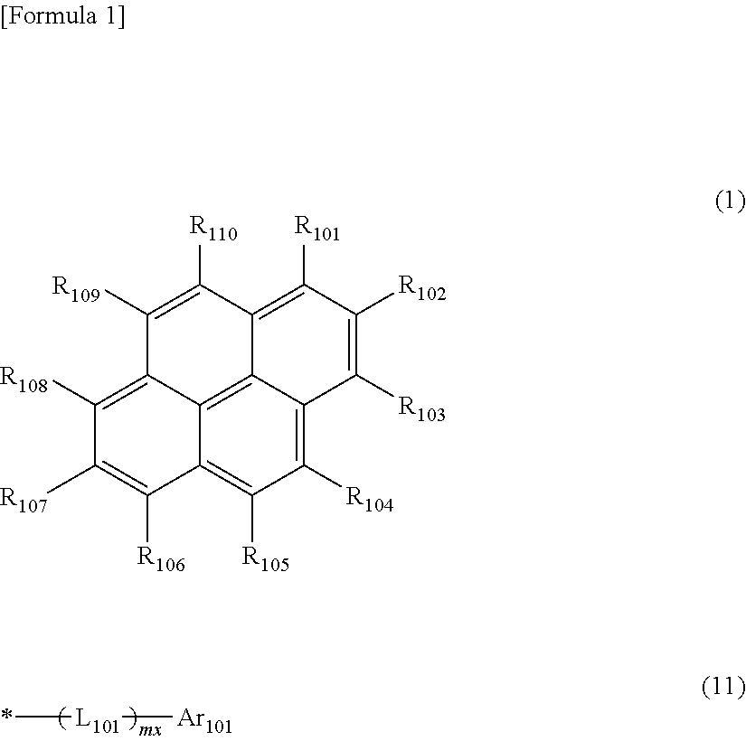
*[L101][Ar101].C1([R109])=C([R110])C2=C([R101])C([R102])=C([R103])C3=C([R104])C([R105])=C4C(=C23)C1=C([R108])C([R107])=C4[R106]
